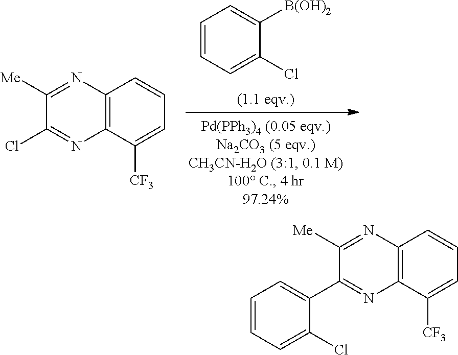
C1=CC=C(Cl)C([B(OH)2])=C1.C12=C(C([CF3])=CC=C1)N=C(Cl)C([Me])=N2.C12=C(C([CF3])=CC=C1)N=C(C1=CC=CC=C1Cl)C([Me])=N2
